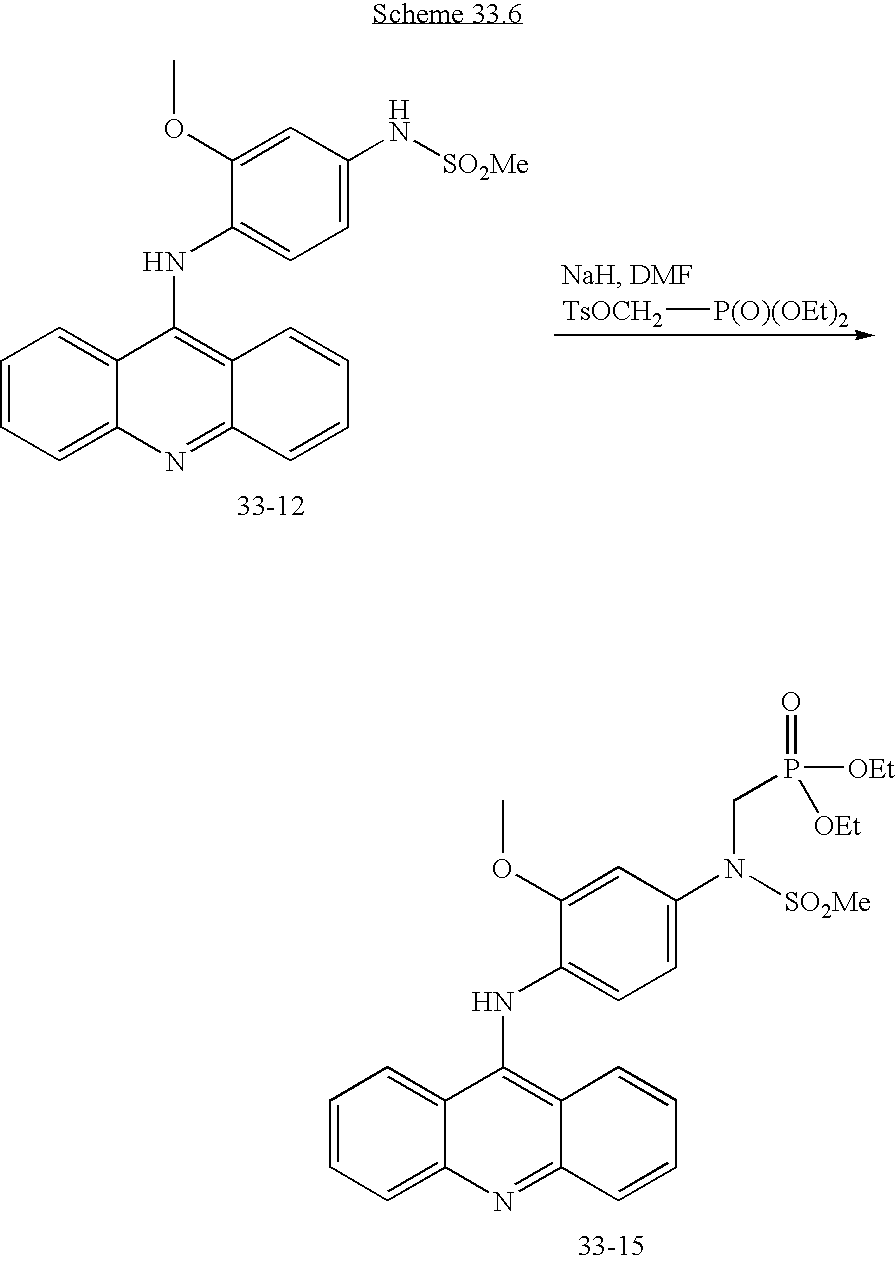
C1=CC=C2C(=C1)C(NC1=CC=C(N[SO2Me])C=C1OC)=C1C(=N2)C=CC=C1.[TsOCH2][P(O)(OEt)2].C1=CC=C2C(=C1)C(NC1=CC=C(N(CP(=O)([OEt])[OEt])[SO2Me])C=C1OC)=C1C(=N2)C=CC=C1
